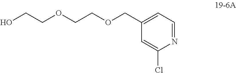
N1=CC=C(COCCOCCO)C=C1Cl
